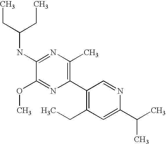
C1(OC)=NC(C2=C(CC)C=C(C(C)C)N=C2)=C(C)N=C1NC(CC)CC
